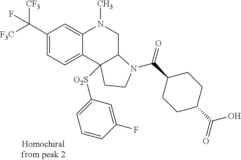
C1(C([F3C])([CF3])F)=CC=C2C(=C1)N(C)CC1C2([O2S]C2=CC=CC(F)=C2)CCN1C(=O)C1CCC(C(=O)O)CC1
